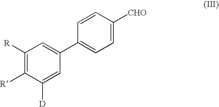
C1([R])=C([R])C([D])=CC(C2=CC=C([CHO])C=C2)=C1
